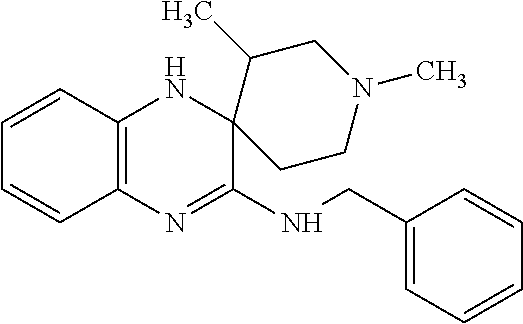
C1=CC2=C(C=C1)N=C(NCC1=CC=CC=C1)C1(N2)CCN(C)CC1C
